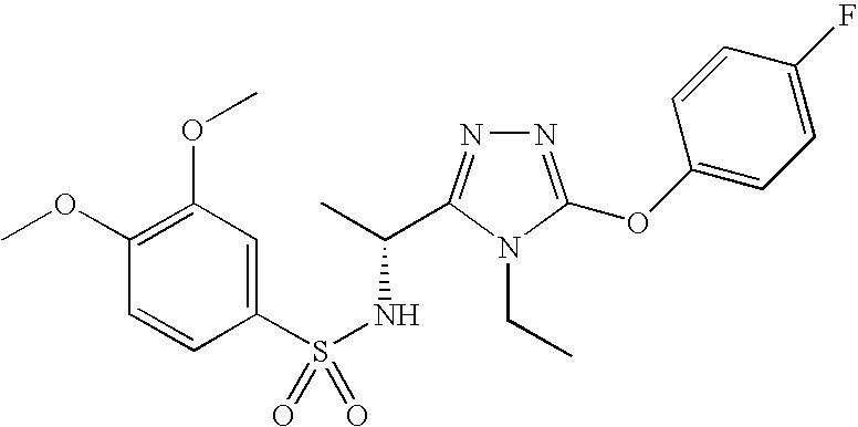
N1=C(OC2=CC=C(F)C=C2)N(CC)C(C(C)NS(=O)(C2=CC(OC)=C(OC)C=C2)=O)=N1
